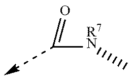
[N R7](C)C=O
